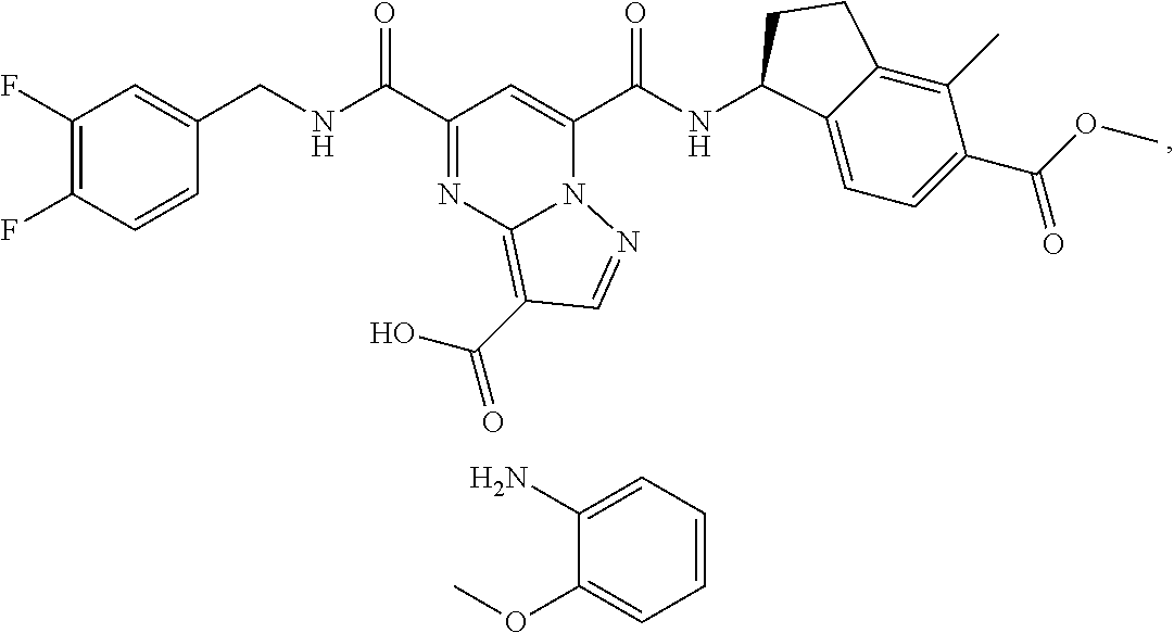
C1(F)=C(F)C=CC(CNC(C2=NC3=C(C(O)=O)C=NN3C(C(NC3C4=CC=C(C(OC)=O)C(C)=C4CC3)=O)=C2)=O)=C1.C1=CC=C(N)C(OC)=C1
